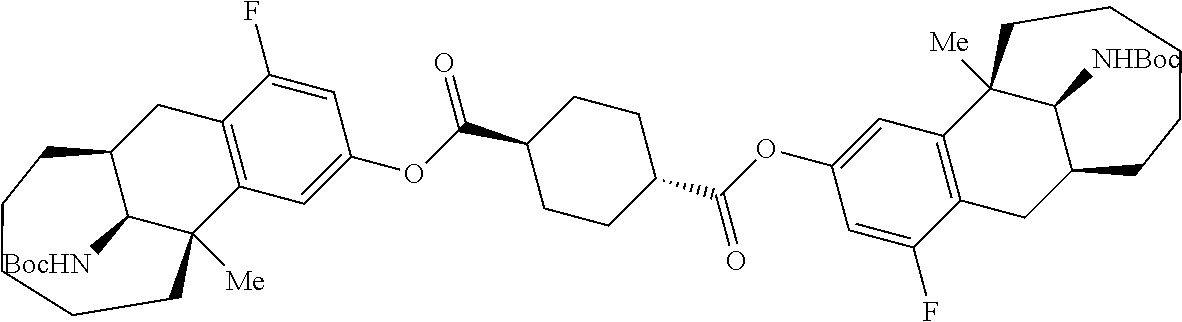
C1([BocHN])C2([Me])C3=C(CC1CCCCC2)C(F)=CC(OC(C1CCC(C(OC2=CC4=C(CC5C([NHBoc])C4([Me])CCCCC5)C(F)=C2)=O)CC1)=O)=C3
